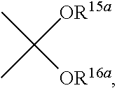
CC([OR15a])(C)[OR16a]
